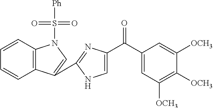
C1=CC2=C(C=C1)C(C1=NC(C(=O)C3=CC([OCH3])=C([OCH3])C([OCH3])=C3)=CN1)=CN2S([Ph])(=O)=O
